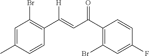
C1=C(C)C=CC(C([H])=CC(C2=C(Br)C=C(F)C=C2)=O)=C1Br
